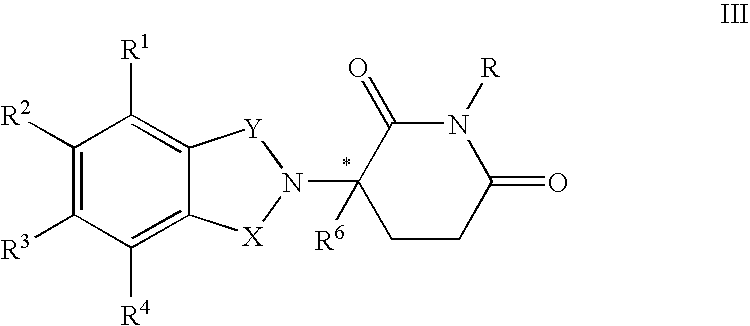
C1([R2])=C([R3])C([R4])=C2C(=C1[R1])[Y]N(C1([R6])CCC(=O)N([R])C1=O)[X]2
